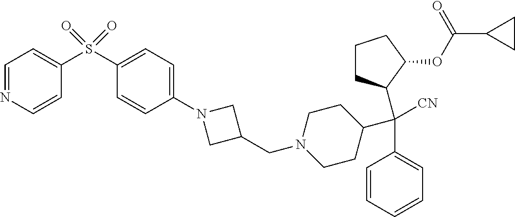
C(C1=CC=CC=C1)(C1CCN(CC2CN(C3=CC=C(S(=O)(C4=CC=NC=C4)=O)C=C3)C2)CC1)(C1CCCC1OC(C1CC1)=O)[CN]
